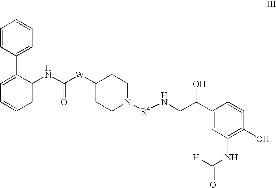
C1=CC=CC(C2=CC=CC=C2NC([W]C2CCN([R4]NCC(C3=CC(NC([H])=O)=C(O)C=C3)O)CC2)=O)=C1
